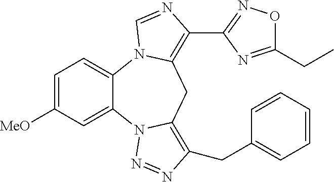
C12=CC=C([MeO])C=C1N1C(=C(CC3=CC=CC=C3)N=N1)CC1=C(C3=NOC(CC)=N3)N=CN21
